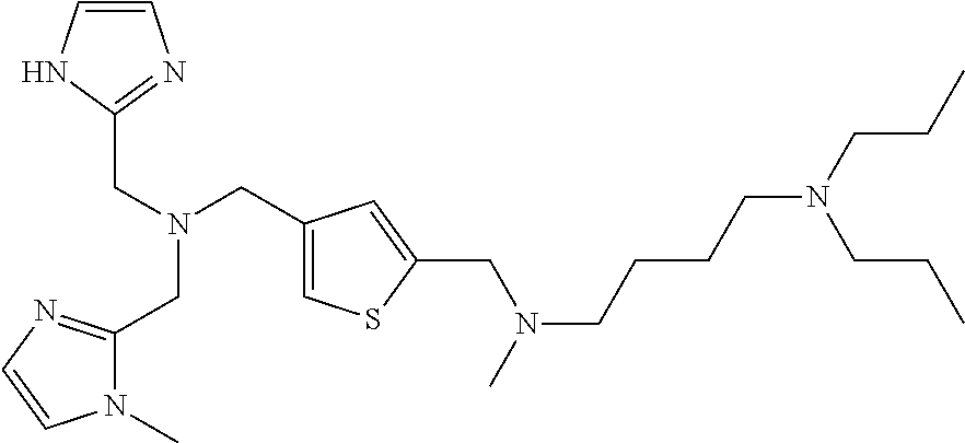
C(N(CC1=CSC(CN(C)CCCCN(CCC)CCC)=C1)CC1=NC=CN1)C1=NC=CN1C
